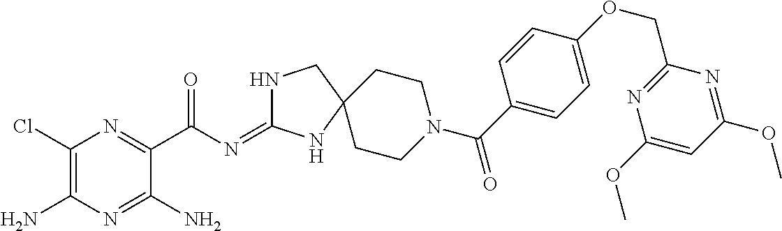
C1(Cl)=C(N)N=C(N)C(C(N=C2NCC3(N2)CCN(C(C2=CC=C(OCC4=NC(OC)=CC(OC)=N4)C=C2)=O)CC3)=O)=N1
